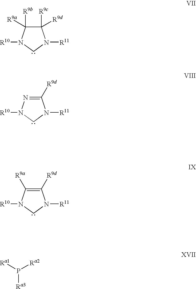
C1([R9c])([R9d])C([R9b])([R9a])N([R10])CN1[R11].C1([R9d])=NN([R10])CN1[R11].C1([R9d])=C([R9a])N([R10])CN1[R11].P([Ra3])([Ra2])[Ra1]
